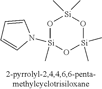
O1[Si](C)(N2C=CC=C2)O[Si](C)(C)O[Si]1(C)C
